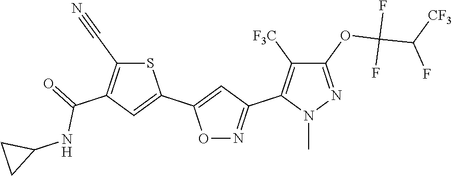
C1(OC(C(F)[CF3])(F)F)=NN(C)C(C2=NOC(C3=CC(C(NC4CC4)=O)=C(C#N)S3)=C2)=C1[F3C]
